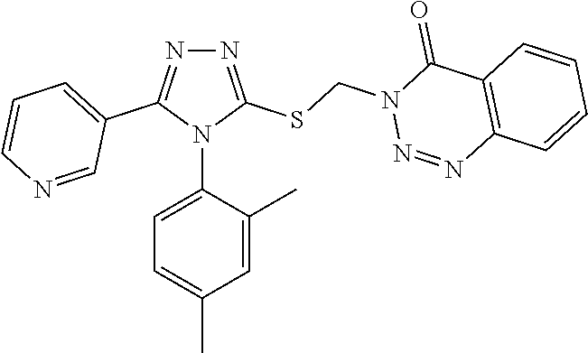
N1=C(SCN2N=NC3=C(C2=O)C=CC=C3)N(C2=CC=C(C)C=C2C)C(C2=CC=CN=C2)=N1
